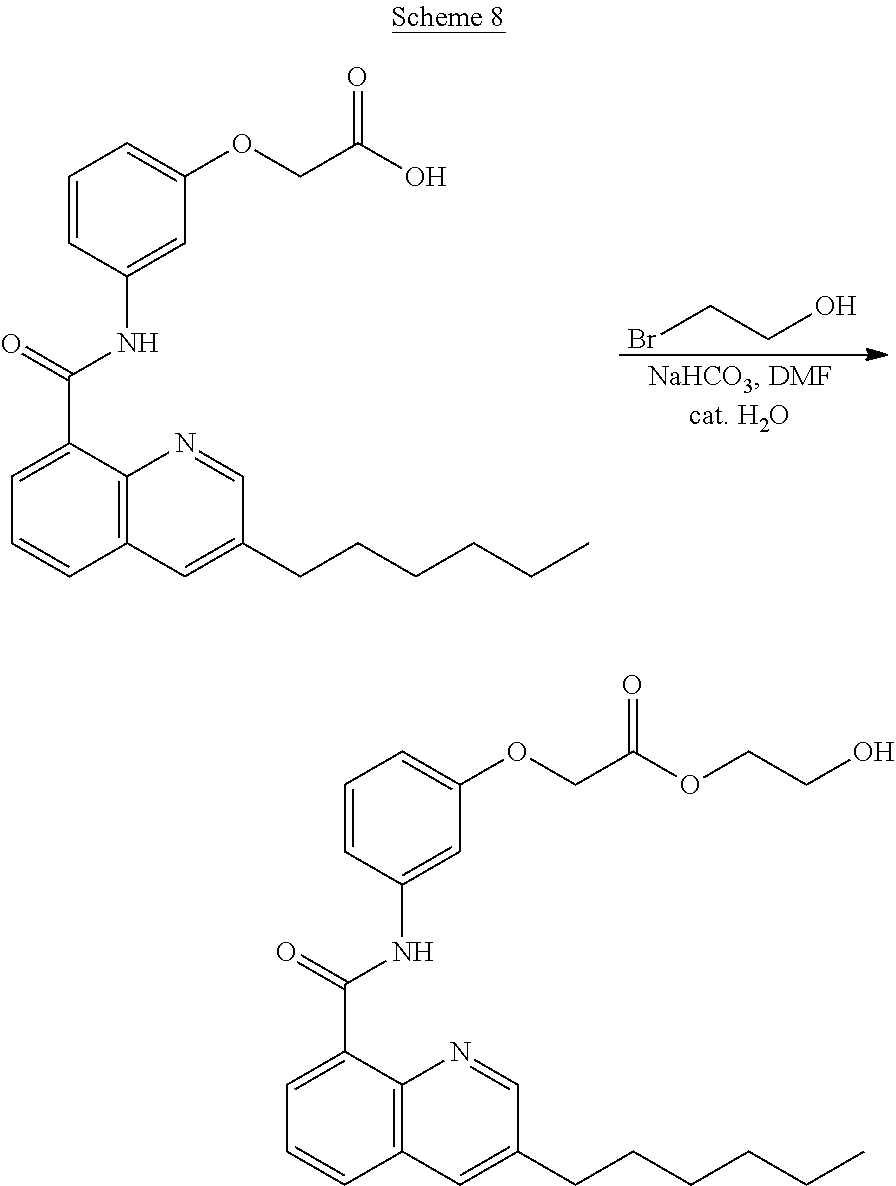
BrCCO.C12=C(C(C(NC3=CC(OCC(O)=O)=CC=C3)=O)=CC=C1)N=CC(CCCCCC)=C2.C12=C(C(C(NC3=CC(OCC(OCCO)=O)=CC=C3)=O)=CC=C1)N=CC(CCCCCC)=C2
